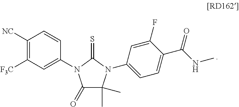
C1(=O)C(C)(C)N(C2=CC=C(C(=O)NC)C(F)=C2)C(=S)N1C1=CC([F3C])=C([NC])C=C1
